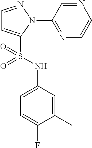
C1=NN(C2=NC=CN=C2)C(S(NC2=CC=C(F)C(C)=C2)(=O)=O)=C1
